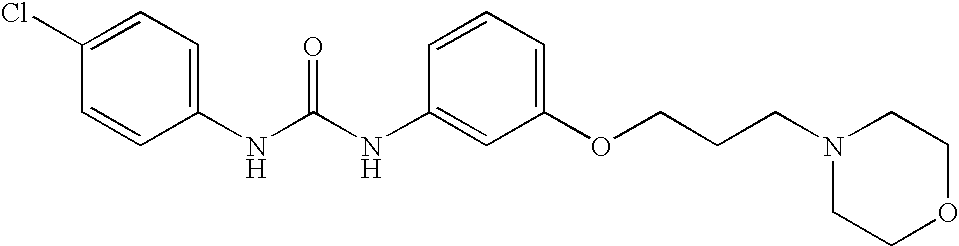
C1(Cl)=CC=C(NC(NC2=CC(OCCCN3CCOCC3)=CC=C2)=O)C=C1
